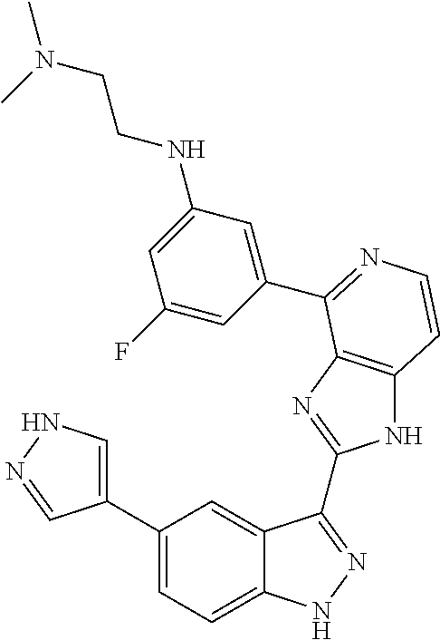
C1(C2=CNN=C2)=CC=C2C(=C1)C(C1=NC3=C(N1)C=CN=C3C1=CC(NCCN(C)C)=CC(F)=C1)=NN2
